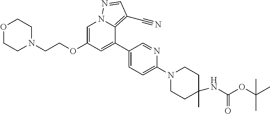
O1CCN(CCOC2=CN3C(=C(C#N)C=N3)C(C3=CC=C(N4CCC(C)(NC(OC(C)(C)C)=O)CC4)N=C3)=C2)CC1
